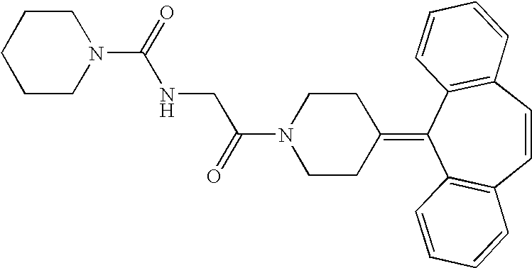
N1(C(CNC(=O)N2CCCCC2)=O)CCC(=C2C3=C(C=CC4=C2C=CC=C4)C=CC=C3)CC1
